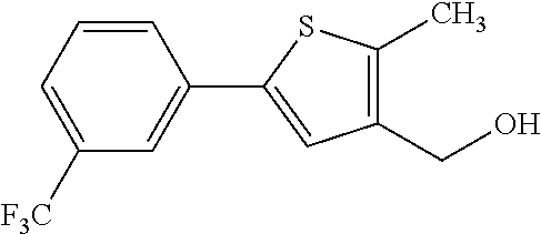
C1=C([F3C])C=C(C2=CC(CO)=C(C)S2)C=C1
